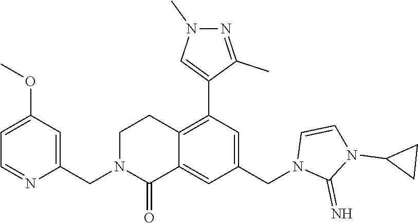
C1=CN(CC2=CC(C3=CN(C)N=C3C)=C3C(=C2)C(=O)N(CC2=CC(OC)=CC=N2)CC3)C(=N)N1C1CC1
